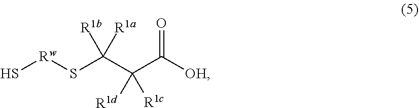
S[Rw]SC(C(C([OH])=O)([R1c])[R1d])([R1a])[R1b]
